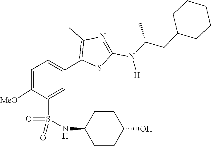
C1(CC(N(C2=NC(C)=C(C3=CC=C([MeO])C(S(=O)(=O)NC4CCC(O)CC4)=C3)S2)[H])C)CCCCC1
